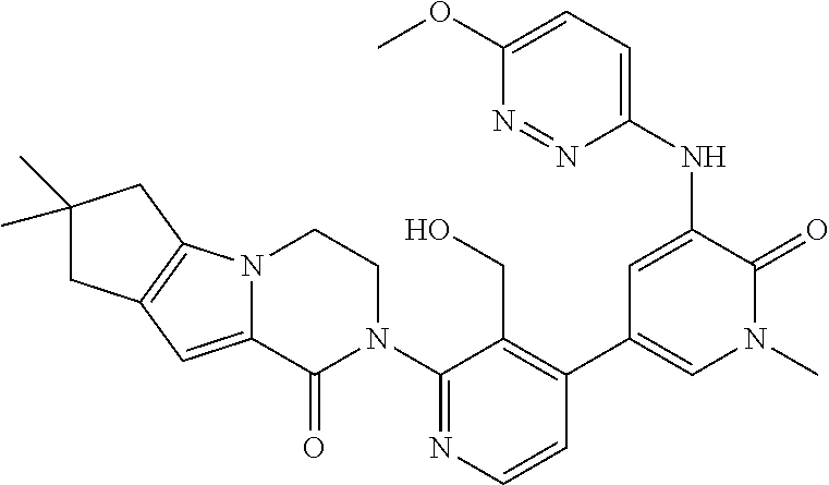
C12=C(N3C(=C1)C(=O)N(C1=NC=CC(C4=CN(C)C(=O)C(NC5=CC=C(OC)N=N5)=C4)=C1CO)CC3)CC(C)(C)C2
